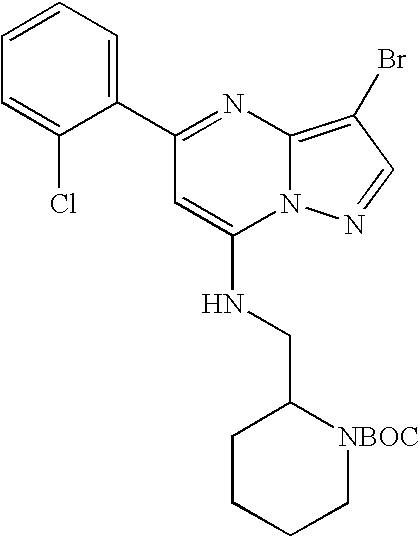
C1(C2=CC=CC=C2Cl)=NC2=C(Br)C=NN2C(NCC2CCCC[NBOC]2)=C1
